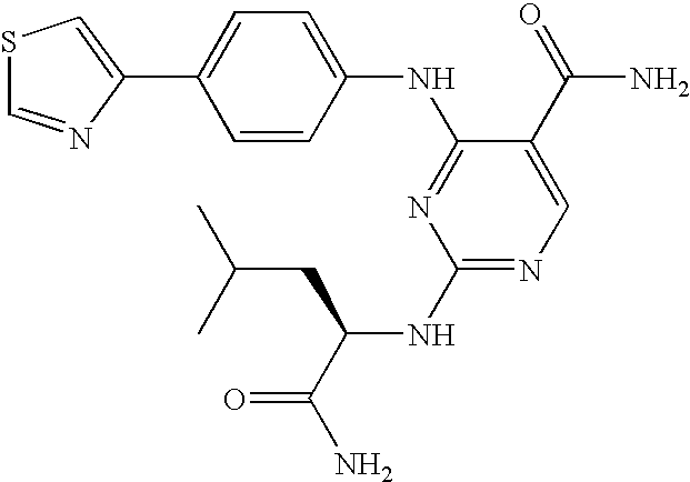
C1=C(C2=CSC=N2)C=CC(NC2=NC(NC(C(N)=O)CC(C)C)=NC=C2C(=O)N)=C1
